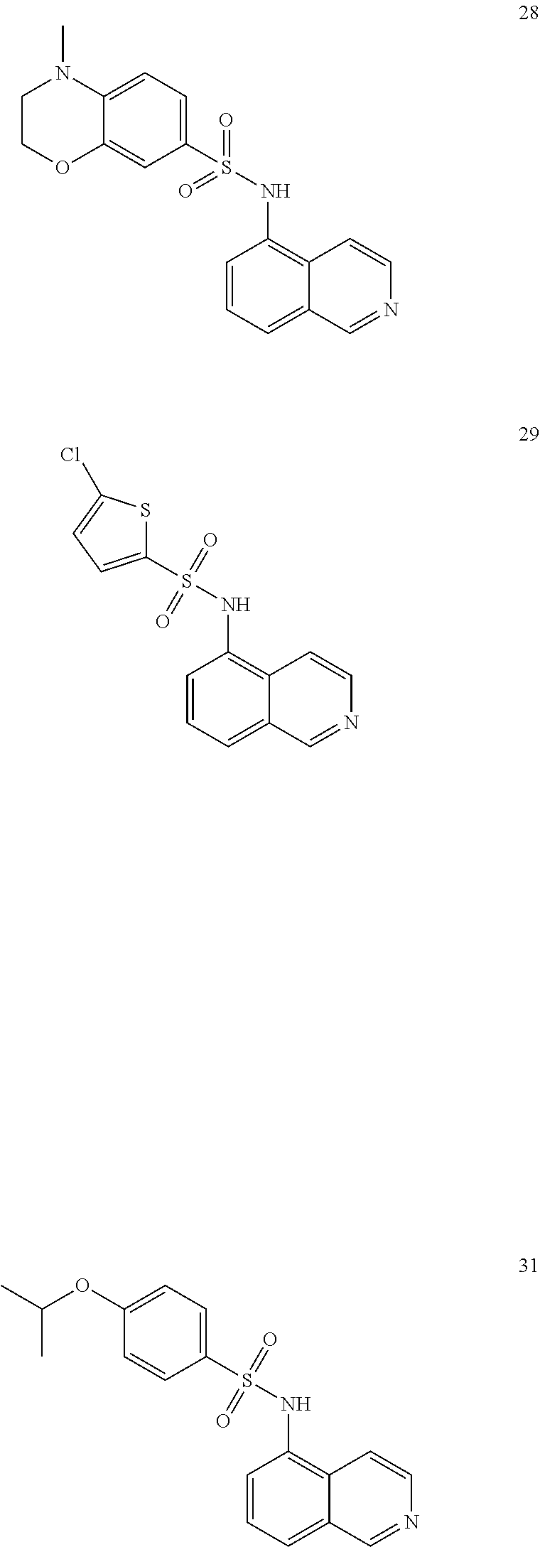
C12=C(NS(C3=CC=C4C(=C3)OCCN4C)(=O)=O)C=CC=C1C=NC=C2.C12=C(NS(C3=CC=C(Cl)S3)(=O)=O)C=CC=C1C=NC=C2.C12=C(NS(C3=CC=C(OC(C)C)C=C3)(=O)=O)C=CC=C1C=NC=C2
